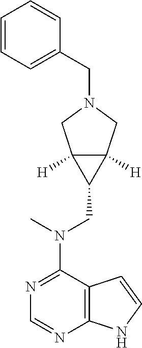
C12=C(N=CN=C1N(C)CC1C3([H])C1([H])CN(CC1=CC=CC=C1)C3)NC=C2
